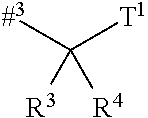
[#3]C([T1])([R4])[R3]
